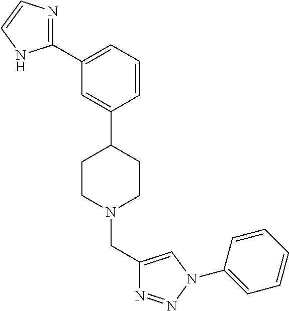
C1(C2=NC=CN2)=CC=CC(C2CCN(CC3=CN(C4=CC=CC=C4)N=N3)CC2)=C1
